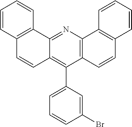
C12=C(N=C3C(=C1C1=CC=CC(Br)=C1)C=CC1=C3C=CC=C1)C1=C(C=C2)C=CC=C1
